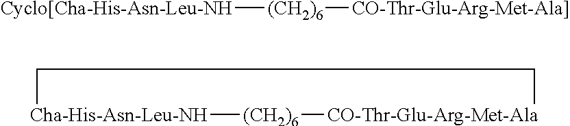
[Cha-His-Asn-Leu-NH]1[(CH2)6][CO-Thr-Glu-Arg-Met-Ala]CC1.[Cyclo[Cha-His-Asn-Leu-NH][(CH2)6][CO-Thr-Glu-Arg-Met-Ala]]
